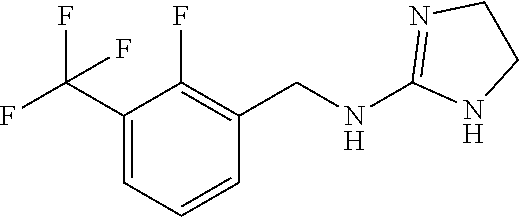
C1(C(F)(F)F)=CC=CC(CNC2=NCCN2)=C1F
